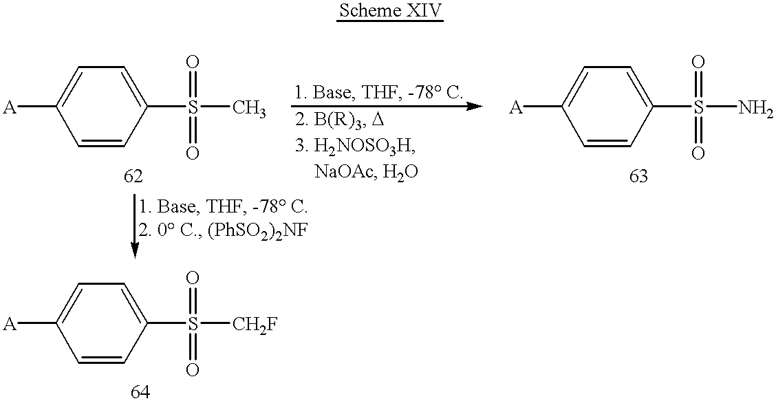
[A]C1=CC=C(S(C)(=O)=O)C=C1.[A]C1=CC=C(S(N)(=O)=O)C=C1.[A]C1=CC=C(S([CH2F])(=O)=O)C=C1
